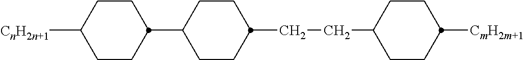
C1CC([CnH2n+1])CCC1C1CCC(CCC2CCC([CmH2m+1])CC2)CC1
